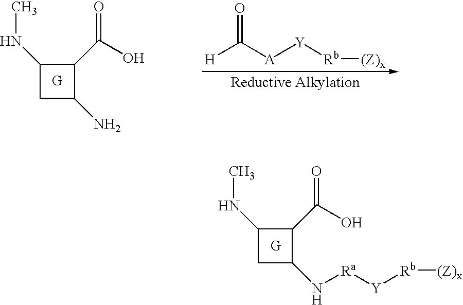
[H]C([A][Y][Rb][(Z)x])=O.C1(NC)CC(N)C1C(O)=O.C1(NC)CC(N[Ra][Y][Rb][(Z)x])C1C(O)=O
